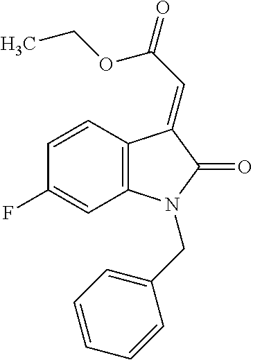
C1=CC2=C(C=C1F)N(CC1=CC=CC=C1)C(=O)C2=CC(=O)OCC
